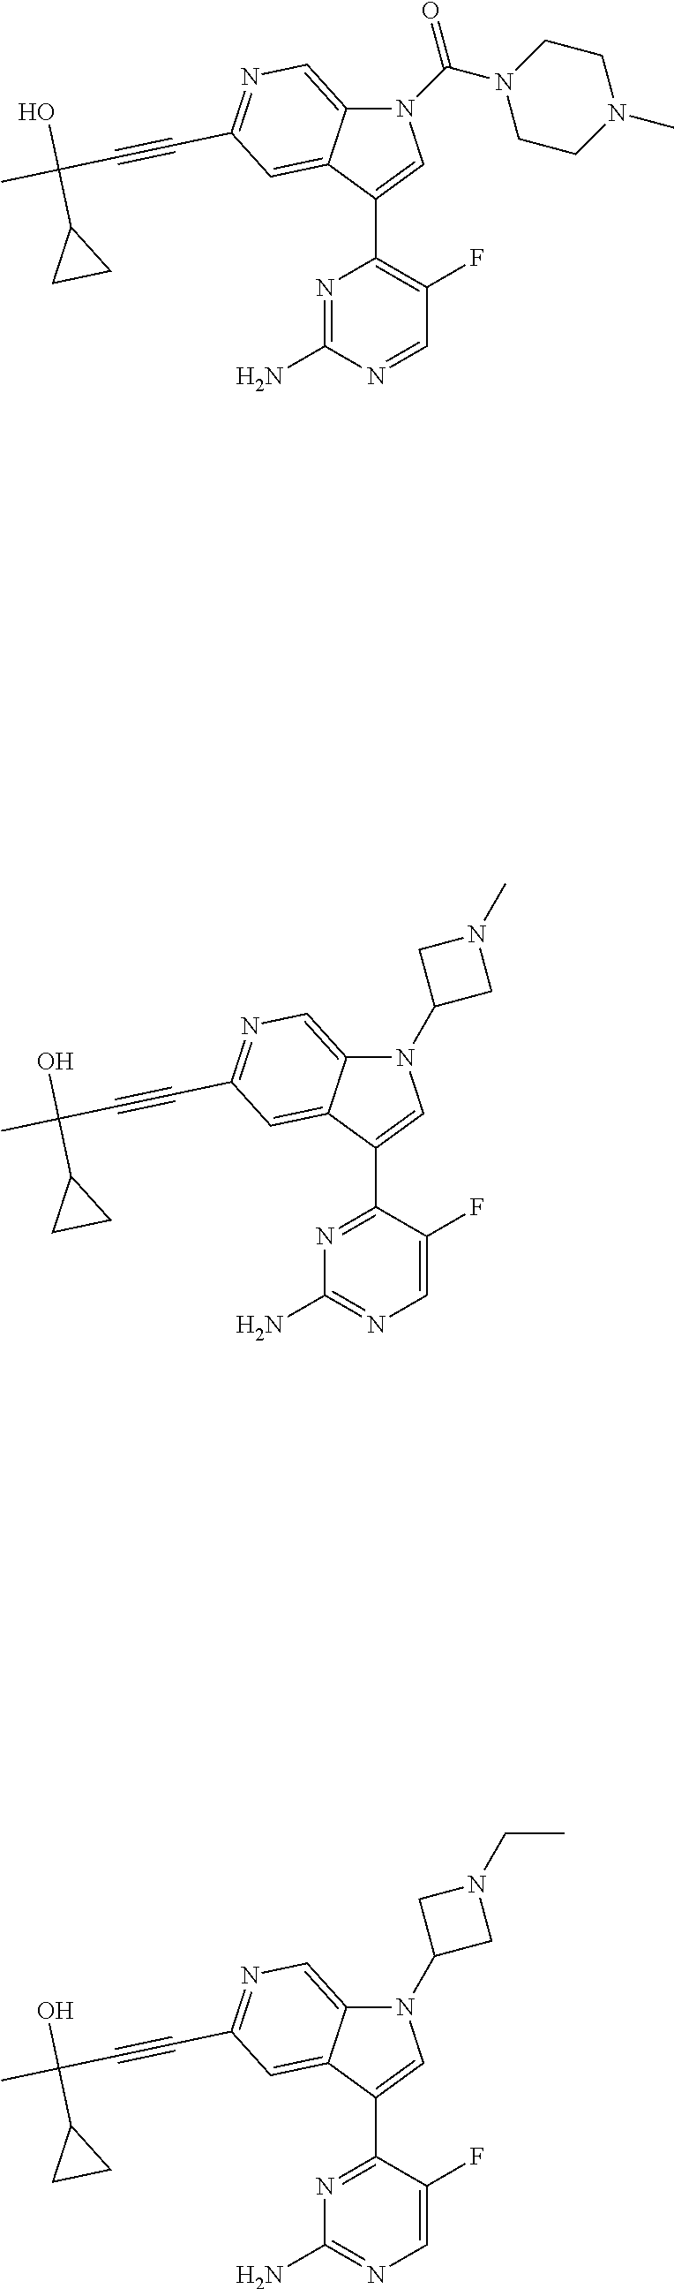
N1(C(N2CCN(C)CC2)=O)C2=CN=C(C#CC(C)(O)C3CC3)C=C2C(C2=C(F)C=NC(N)=N2)=C1.N1(C2CN(C)C2)C2=CN=C(C#CC(C)(O)C3CC3)C=C2C(C2=NC(N)=NC=C2F)=C1.N1(C2CN(CC)C2)C2=CN=C(C#CC(C)(O)C3CC3)C=C2C(C2=NC(N)=NC=C2F)=C1
